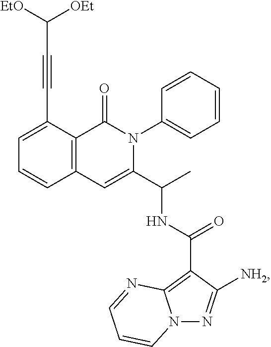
C1=C(C#CC([OEt])[EtO])C2=C(C=C1)C=C(C(C)NC(C1=C3N(N=C1[NH2])C=CC=N3)=O)N(C1=CC=CC=C1)C2=O
